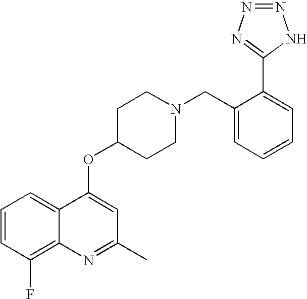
C1=CC(F)=C2C(=C1)C(OC1CCN(CC3=CC=CC=C3C3=NN=NN3)CC1)=CC(C)=N2
